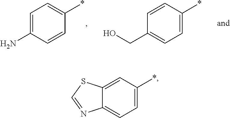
C1=C(N)C=CC(*)=C1.C1=CC(*)=CC=C1CO.C1=C(*)C=C2C(=C1)N=CS2
